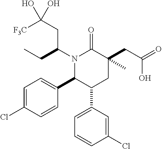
N1(C(CC)CC(O)([F3C])O)C(C2=CC=C(Cl)C=C2)C(C2=CC=CC(Cl)=C2)CC(CC(=O)O)(C)C1=O
